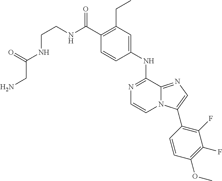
C1(C(NCCNC(CN)=O)=O)=C(CC)C=C(NC2=NC=CN3C2=NC=C3C2=C(F)C(F)=C(OC)C=C2)C=C1
